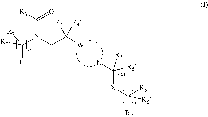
C(N(CC([W])([R4])[R4])C([R3])=O)([R7])([R1])[R7].C([X]C([R2])([R6])[R6])(N)([R5])[R5]
